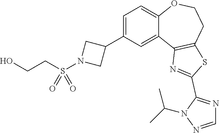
C1=NN(C(C)C)C(C2=NC3=C(CCOC4=CC=C(C5CN(S(CCO)(=O)=O)C5)C=C43)S2)=N1
